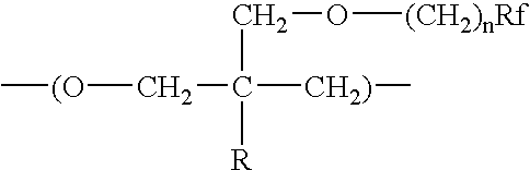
C(C([CH2)]C)(CO[(CH2)nRf])[R])[(O]C
